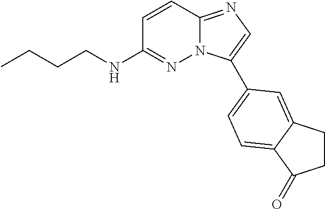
CCCCNC1=NN2C(=NC=C2C2=CC=C3C(=C2)CCC3=O)C=C1
